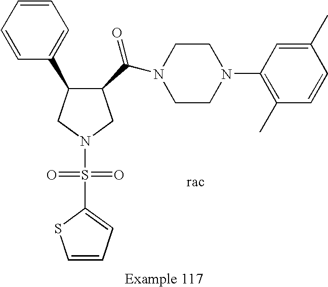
C1=CC(C2CN(S(=O)(=O)C3=CC=CS3)CC2C(N2CCN(C3=C(C)C=CC(C)=C3)CC2)=O)=CC=C1
